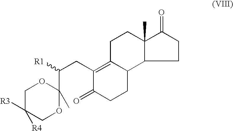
C1C([R3])([R4])COC(C(CC2=C3C(CCC2=O)C2C(C)(CC3)C(=O)CC2)[R1])(C)O1
